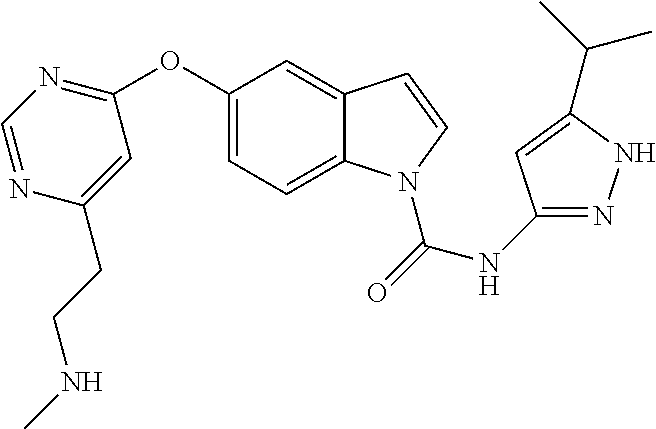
C1(NC(=O)N2C3=CC=C(OC4=NC=NC(CCNC)=C4)C=C3C=C2)=NNC(C(C)C)=C1
